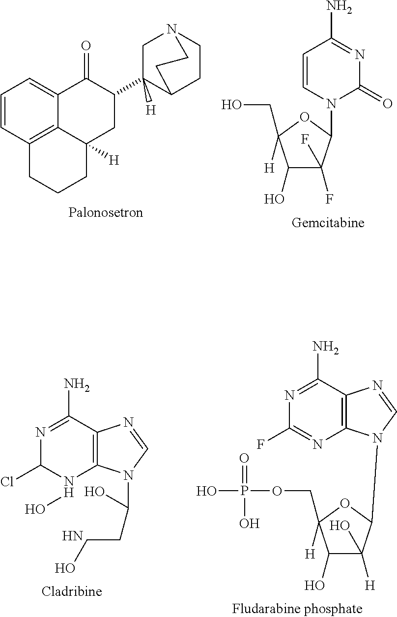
C1=CC2=C3C(=C1)C(=O)C(C1([H])C4CCN(C1)CC4)CC3([H])CCC2.C1=CN(C2C(F)(F)C(O)C(CO)([H])O2)C(=O)N=C1N.C12=C(C(N)=NC(Cl)N1O)N=CN2C(CCO)O.N.C12=C(C(N)=NC(F)=N1)N=CN2C1C(O)([H])C(O)C(COP(=O)(O)O)([H])O1
